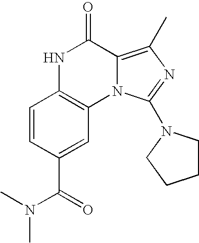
N1C2=C(N3C(=C(C)N=C3N3CCCC3)C1=O)C=C(C(N(C)C)=O)C=C2
